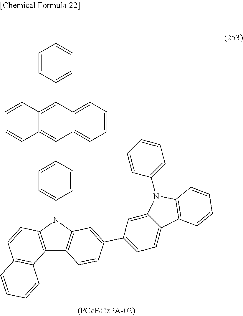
C12=C(C=CC3=C1C=CC=C3)N(C1=CC=C(C3=C4C(=C(C5=CC=CC=C5)C5=CC=CC=C53)C=CC=C4)C=C1)C1=C2C=CC(C2=CC=C3C(=C2)N(C2=CC=CC=C2)C2=C3C=CC=C2)=C1
